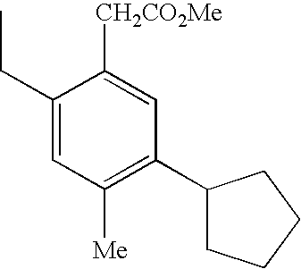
[CH2CO2Me]C1=CC(C2CCCC2)=C([Me])C=C1CC
